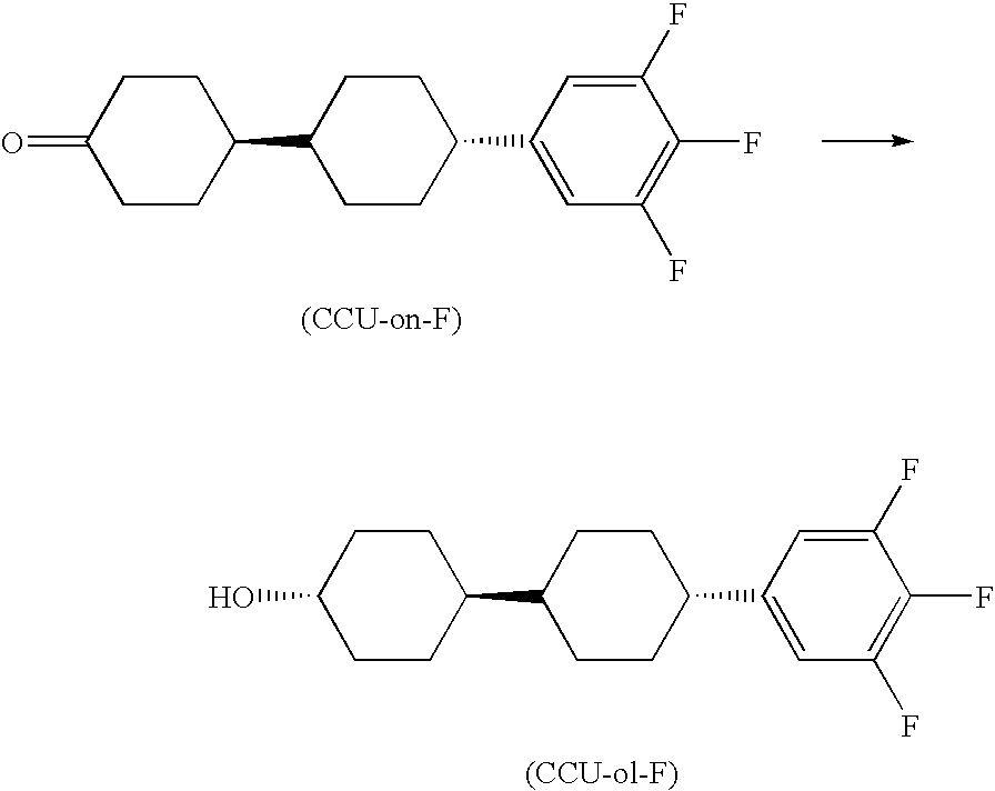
C1CC(=O)CCC1C1CCC(C2=CC(F)=C(F)C(F)=C2)CC1.C1CC(O)CCC1C1CCC(C2=CC(F)=C(F)C(F)=C2)CC1
